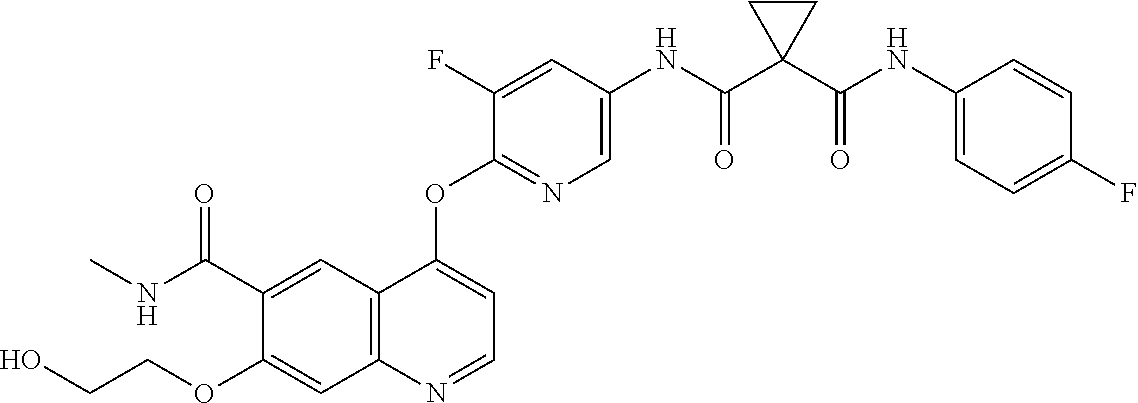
C1(OCCO)=CC2=C(C=C1C(NC)=O)C(OC1=NC=C(NC(C3(C(NC4=CC=C(F)C=C4)=O)CC3)=O)C=C1F)=CC=N2
